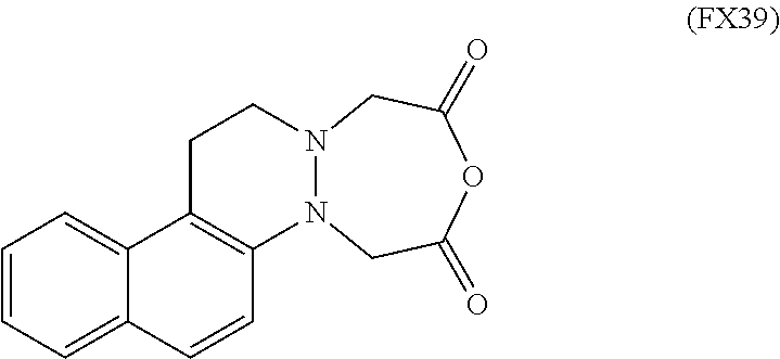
C1=CC=C2C(=C1)C1=C(C=C2)N2N(CC1)CC(=O)OC(=O)C2
